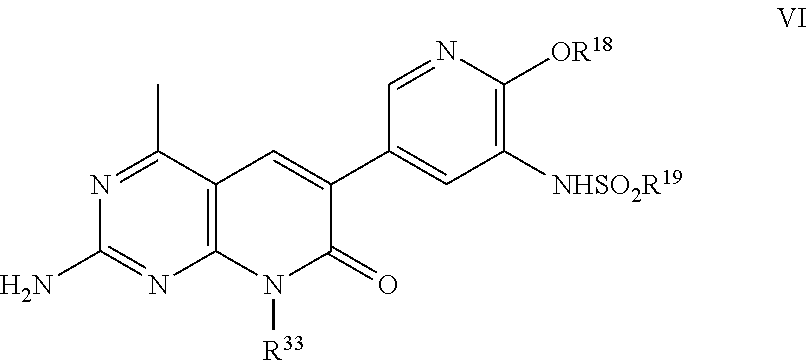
C12=C(C(C)=NC(N)=N1)C=C(C1=CC([NHSO2R19])=C([OR18])N=C1)C(=O)N2[R33]
